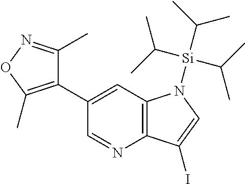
C1(C2=CC3=C(N=C2)C(I)=CN3[Si](C(C)C)(C(C)C)C(C)C)=C(C)ON=C1C
